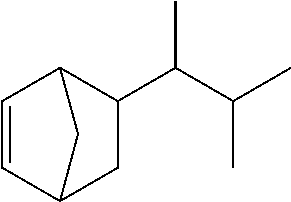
C1=CC2C(C(C(C)C)C)CC1C2
